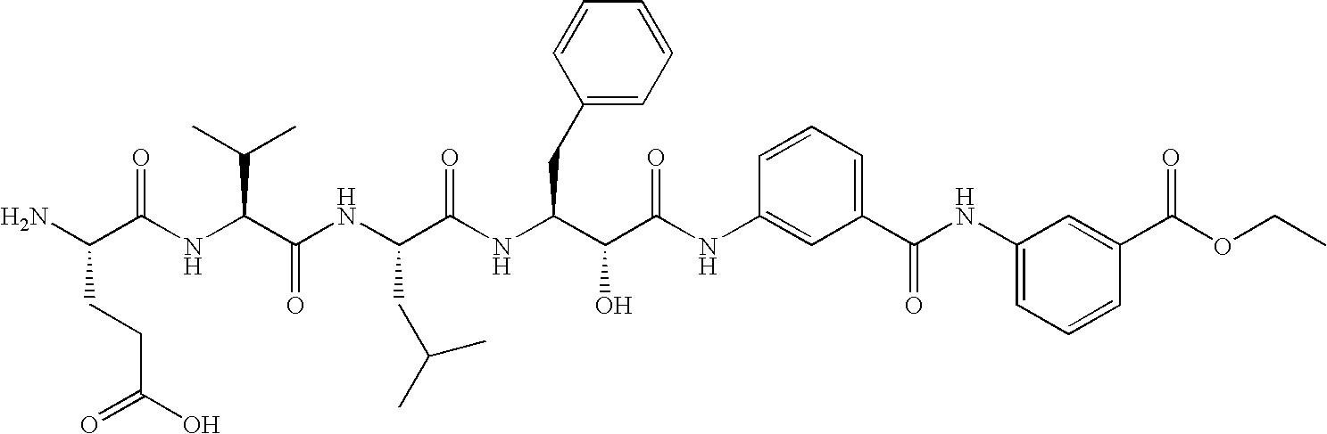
NC(CCC(=O)O)C(=O)NC(C(C)C)C(=O)NC(CC(C)C)C(NC(CC1=CC=CC=C1)C(O)C(=O)NC1=CC(C(=O)NC2=CC=CC(C(=O)OCC)=C2)=CC=C1)=O
